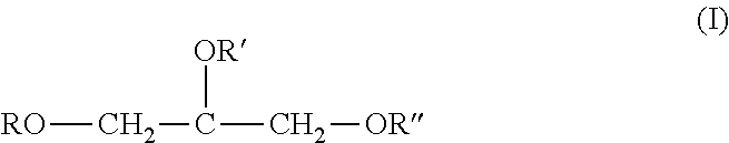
[RO]CC([OR])C[OR]
